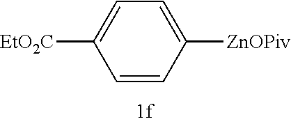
C1=C([CO2Et])C=CC([ZnOPiv])=C1
